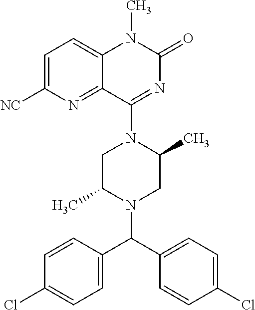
C12=CC=C([NC])N=C1C(N1CC(C)N(C(C3=CC=C(Cl)C=C3)C3=CC=C(Cl)C=C3)CC1C)=NC(=O)N2C
